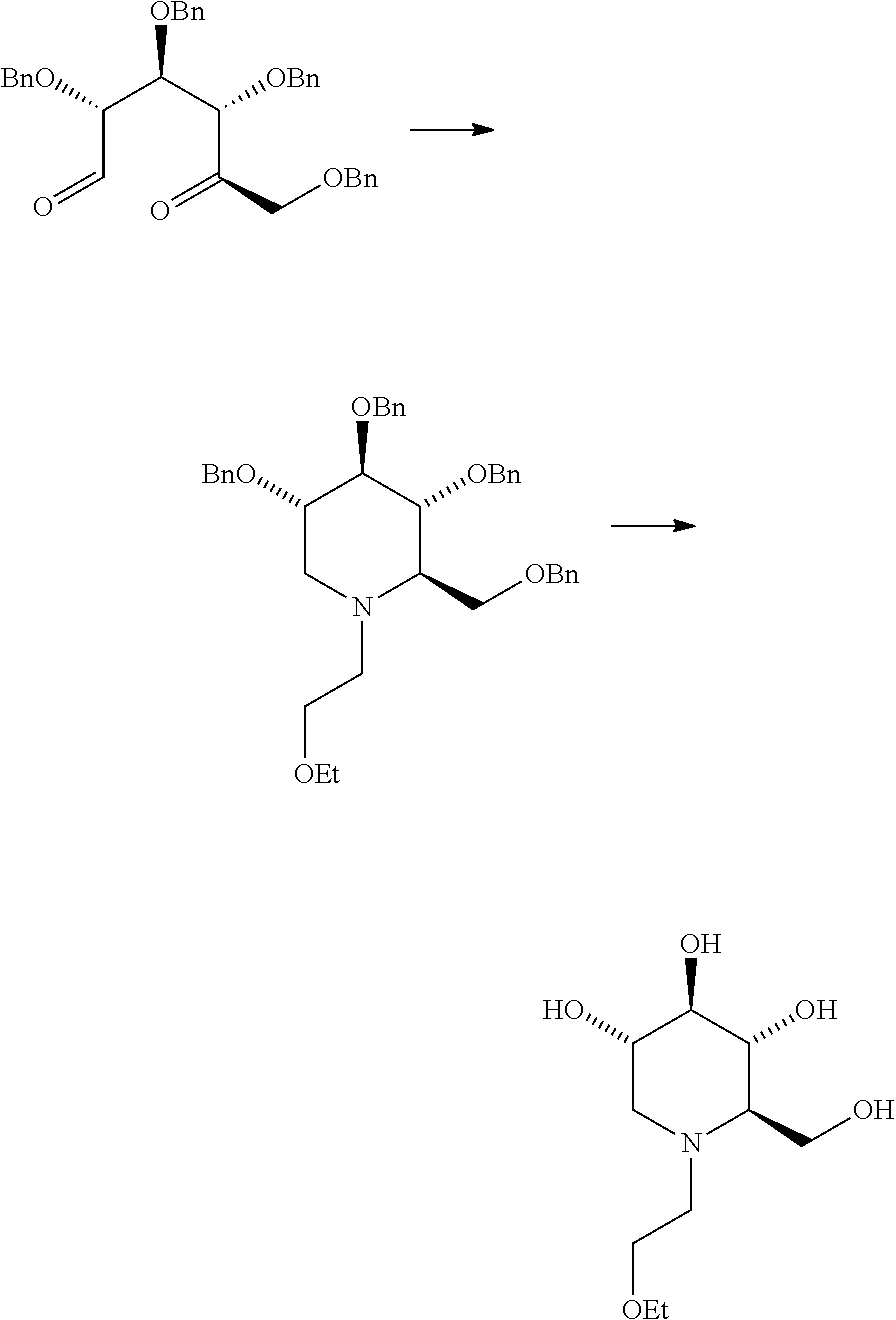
C(C=O)(C(C(C(=O)C[OBn])[OBn])[OBn])[BnO].C1([BnO])CN(CC[OEt])C(C[OBn])C([OBn])C1[OBn].C1(O)CN(CC[OEt])C(CO)C(O)C1O
